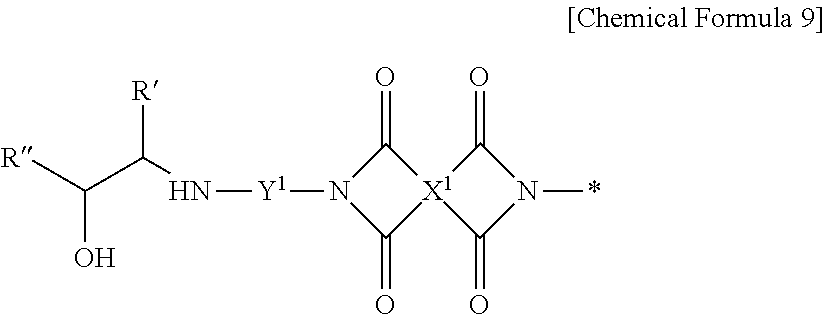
[Y1](N1C(=O)[X1]2(C1=O)C(=O)N(*)C2=O)NC(C([R])O)[R]
